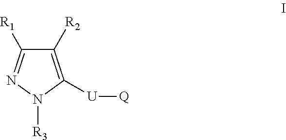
C1([R2])=C([U][Q])N([R3])N=C1[R1]
